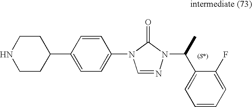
N1CCC(C2=CC=C(N3C=NN(C(C4=CC=CC=C4F)C)C3=O)C=C2)CC1
